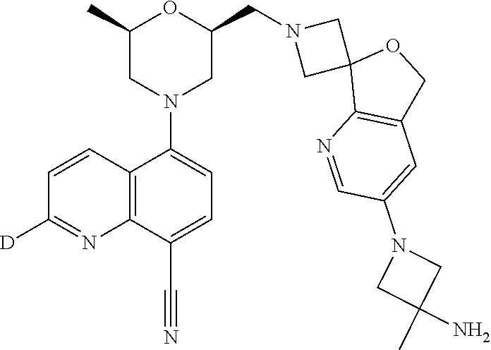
C1(C)CN(C2=CC=C(C#N)C3=C2C=CC([D])=N3)CC(CN2CC3(C2)C2=C(CO3)C=C(N3CC(C)(N)C3)C=N2)O1
